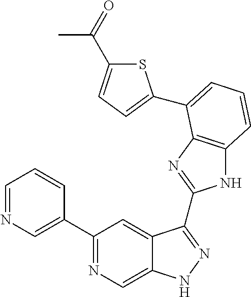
C1=NC=C(C2=NC=C3C(=C2)C(C2=NC4=C(N2)C=CC=C4C2=CC=C(C(=O)C)S2)=NN3)C=C1
